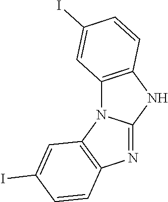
C12=C(NC3=NC4=C(N13)C=C(I)C=C4)C=CC(I)=C2
